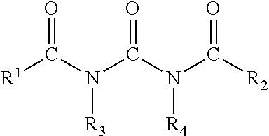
[R1]C(N(C(N(C([R2])=O)[R4])=O)[R3])=O
